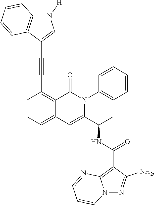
C1=CC=C2C(=C1C#CC1=CN([H])C3=C1C=CC=C3)C(=O)N(C1=CC=CC=C1)C(C(C)NC(=O)C1=C3N(N=C1[NH2])C=CC=N3)=C2
